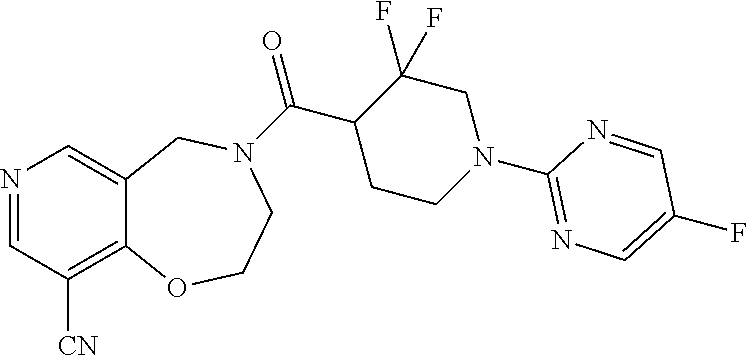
N1=CC([CN])=C2C(=C1)CN(C(C1CCN(C3=NC=C(F)C=N3)CC1(F)F)=O)CCO2
